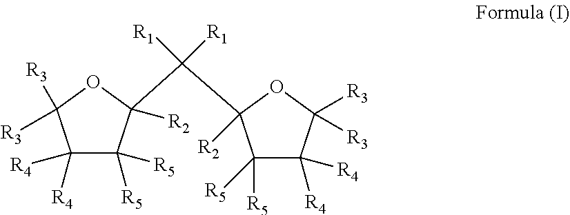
C1([R4])([R4])C([R5])([R5])C(C([R1])([R1])C2([R2])C([R5])([R5])C([R4])([R4])C([R3])([R3])O2)([R2])OC1([R3])[R3]
